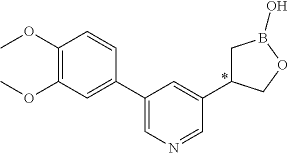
C1(OC)=C(OC)C=C(C2=CN=CC(C3CB(O)OC3)=C2)C=C1
